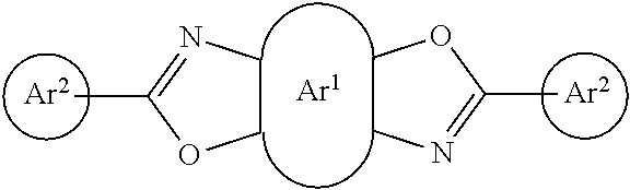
C1CN=C(C)O1.C1CN=C(C)O1.[Ar2].[Ar2]
